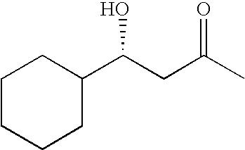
C1CCCC(C(CC(C)=O)O)C1
